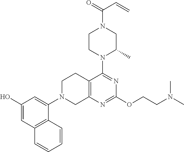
C1(O)=CC2=C(C(N3CC4=C(CC3)C(N3C(C)CN(C(=O)C=C)CC3)=NC(OCCN(C)C)=N4)=C1)C=CC=C2
